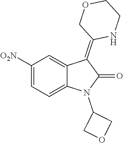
C1([O2N])=CC=C2C(=C1)C(=C1NCCOC1)C(=O)N2C1COC1
